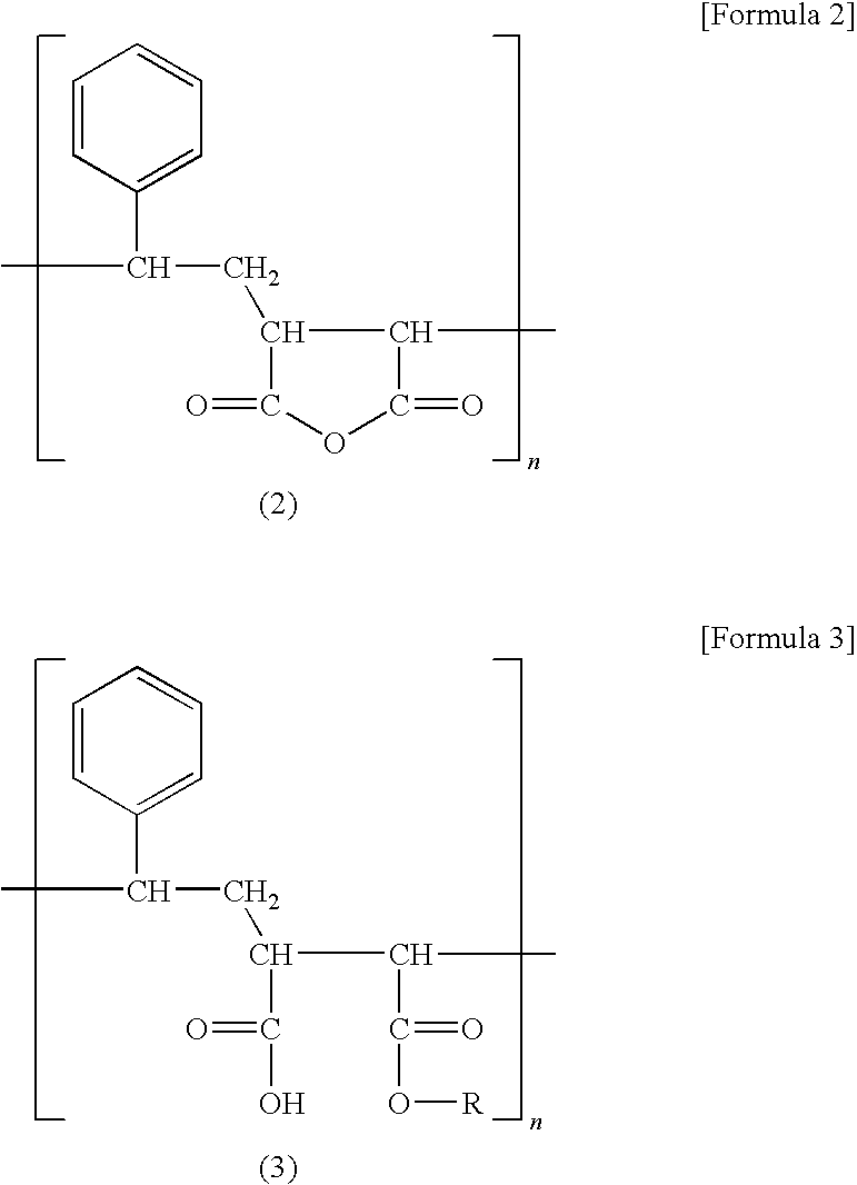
C1=CC(C(C)CC2C(=O)OC(=O)C2C)=CC=C1.C1=CC(C(C)CC(C(=O)O)C(C(=O)O[R])C)=CC=C1
